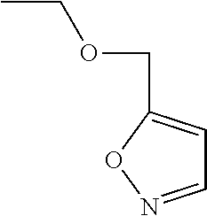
C(OCC)C1=CC=NO1
